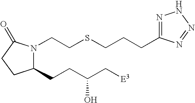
C1(CCC(C[E3])O)N(CCSCCCC2=NNN=N2)C(=O)CC1
